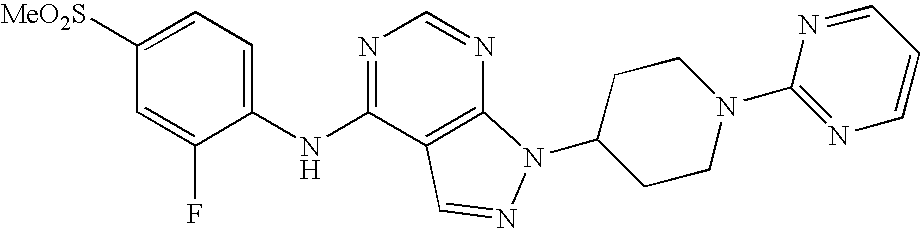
C1([MeO2S])=CC=C(NC2=NC=NC3=C2C=NN3C2CCN(C3=NC=CC=N3)CC2)C(F)=C1
